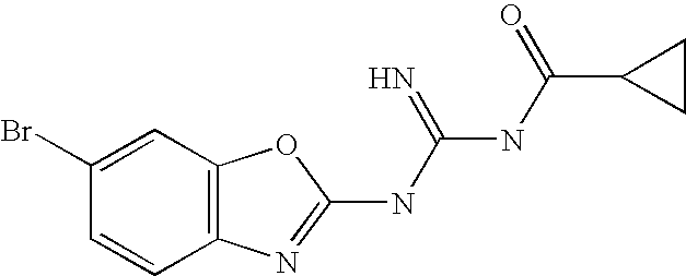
N(C(NC(C1CC1)=O)=N)C1=NC2=C(O1)C=C(Br)C=C2
